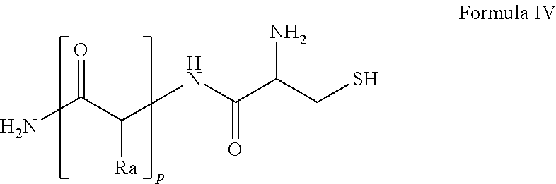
O=C(N)C([Ra])NC(=O)C(N)CS
